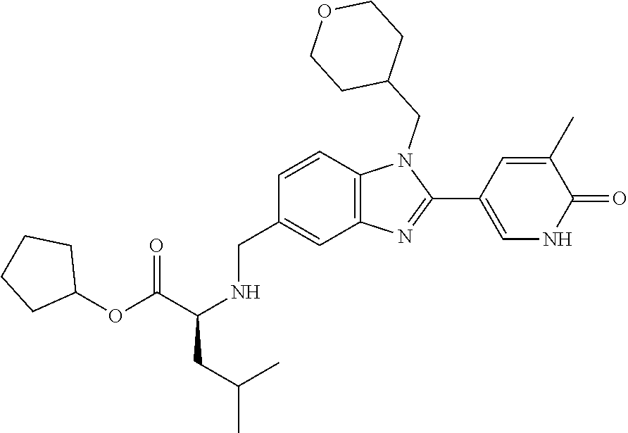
C12=C(N=C(C3=CNC(=O)C(C)=C3)N1CC1CCOCC1)C=C(CNC(CC(C)C)C(OC1CCCC1)=O)C=C2
